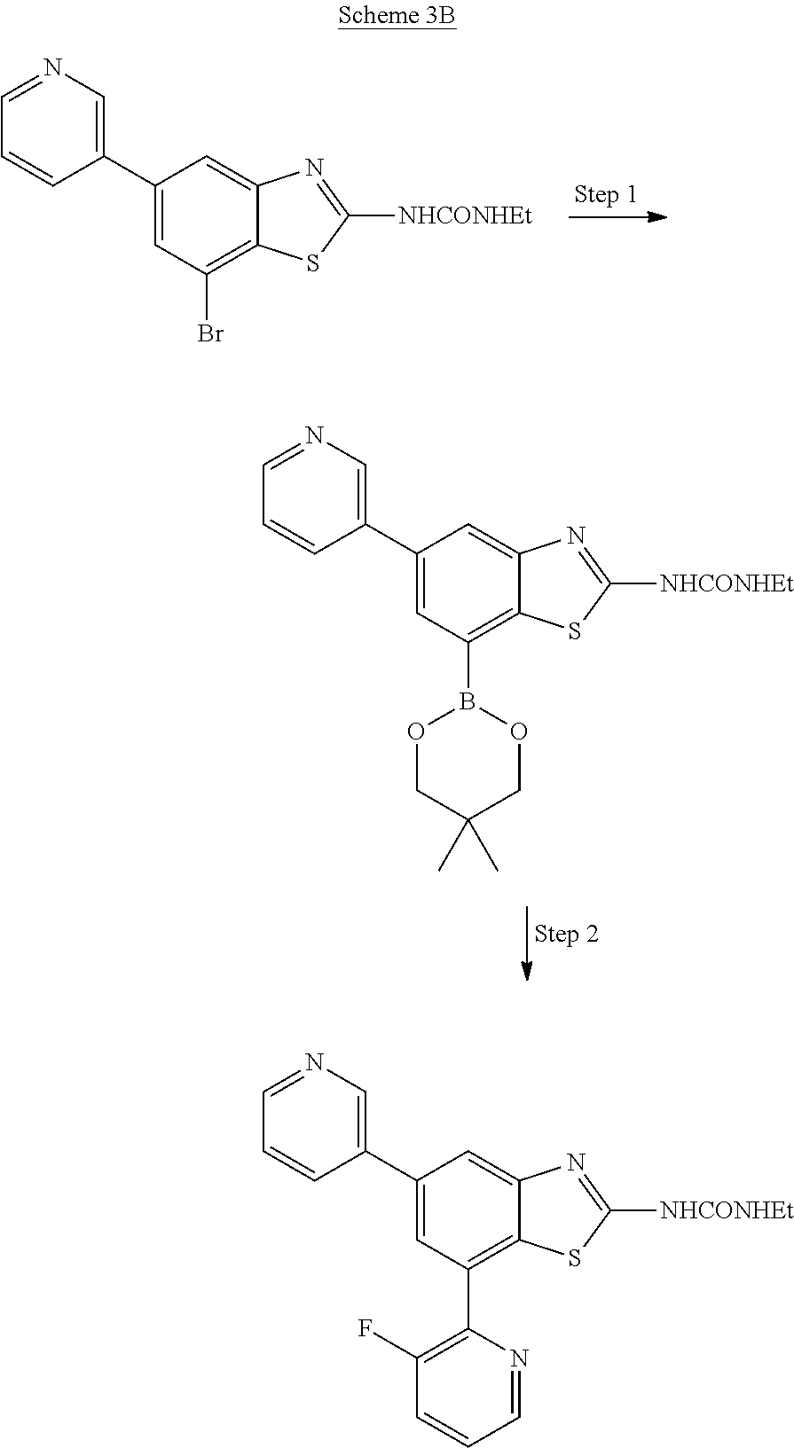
C1(C2=CN=CC=C2)=CC(Br)=C2C(=C1)N=C([NHCONHEt])S2.C1(C2=CN=CC=C2)=CC(B2OCC(C)(C)CO2)=C2C(=C1)N=C([NHCONHEt])S2.C1(C2=CN=CC=C2)=CC(C2=C(F)C=CC=N2)=C2C(=C1)N=C([NHCONHEt])S2
